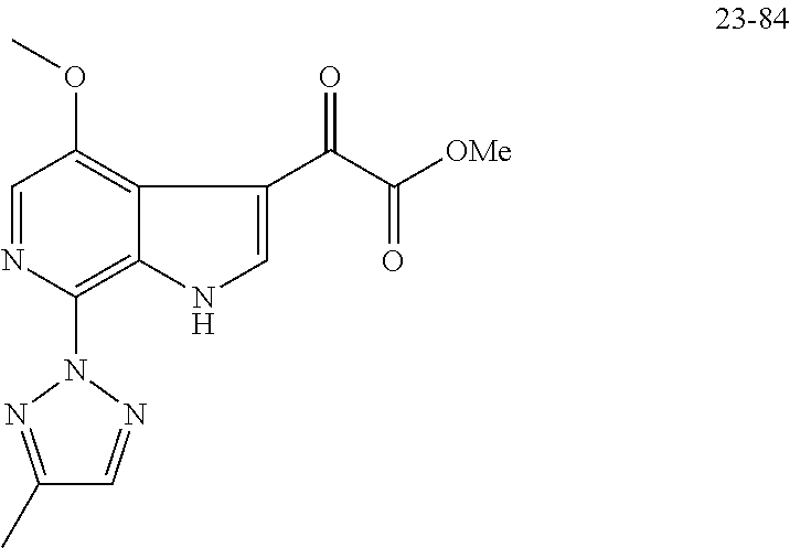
C1(N2N=C(C)C=N2)=C2C(=C(OC)C=N1)C(C(=O)C([OMe])=O)=CN2
